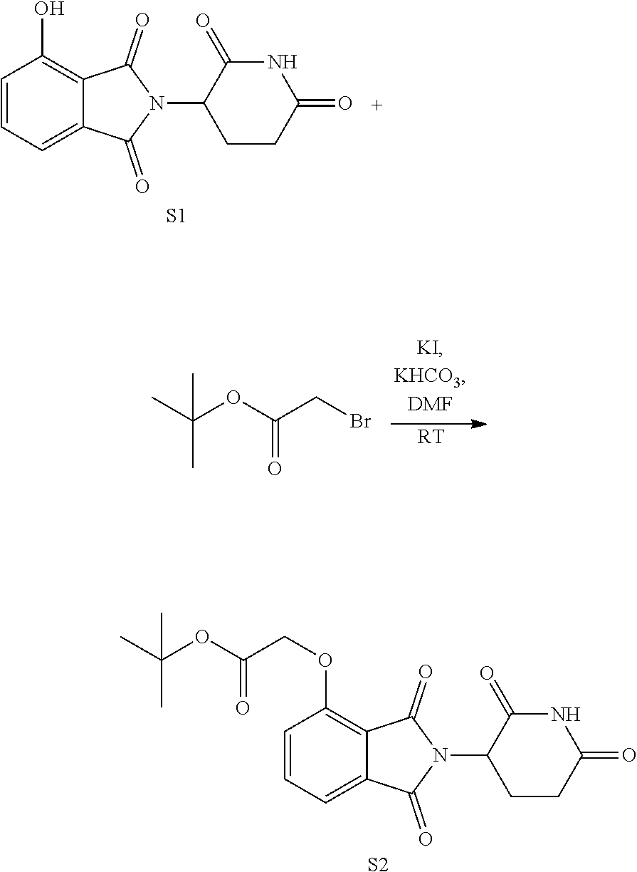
C(C)(C)(OC(COC1=C2C(=CC=C1)C(=O)N(C1CCC(=O)NC1=O)C2=O)=O)C.[S2].C1=CC=C2C(=C1O)C(=O)N(C1CCC(=O)NC1=O)C2=O.[S1].[RT].C(C)(C)(OC(CBr)=O)C
